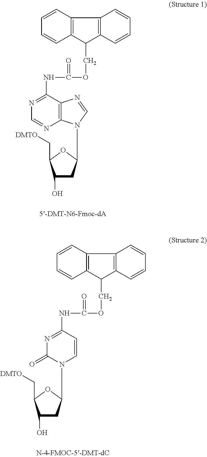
C1=CC2=C(C=C1)C(COC(=O)NC1=NC=NC3=C1N=CN3C1CC(O)C(C[DMTO])O1)C1=C2C=CC=C1.C1=CC2=C(C=C1)C(COC(=O)NC1=NC(=O)N(C3CC(O)C(C[DMTO])O3)C=C1)C1=C2C=CC=C1
